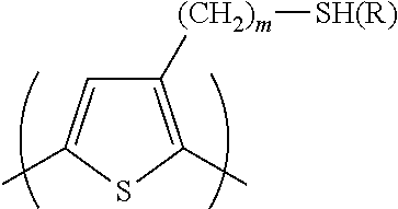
C1([(CH2)m][SH(R)])=C(C)SC(C)=C1
